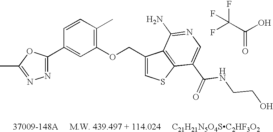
N1=C(C2=CC(OCC3=CSC4=C3C(N)=NC=C4C(NCCO)=O)=C(C)C=C2)OC(C)=N1.FC(C(O)=O)(F)F
